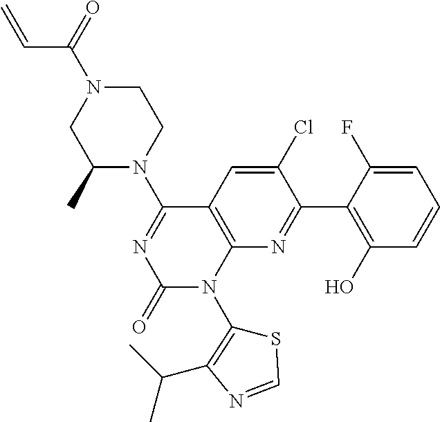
C1(C)N(C2=NC(=O)N(C3=C(C(C)C)N=CS3)C3=C2C=C(Cl)C(C2=C(O)C=CC=C2F)=N3)CCN(C(=O)C=C)C1
